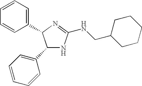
C1(C2=CC=CC=C2)NC(NCC2CCCCC2)=NC1C1=CC=CC=C1
